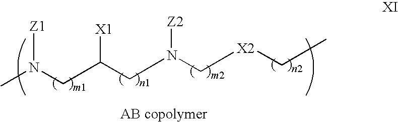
CN(CC(CN(C[X2]CC)[Z2])[X1])[Z1]
